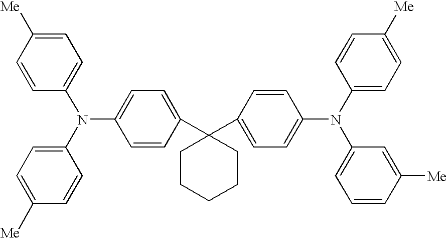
C1=C([Me])C=CC(N(C2=CC=C([Me])C=C2)C2=CC=C(C3(C4=CC=C(N(C5=CC=C([Me])C=C5)C5=CC=CC([Me])=C5)C=C4)CCCCC3)C=C2)=C1
